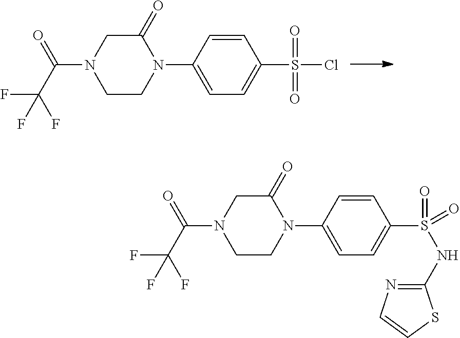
N1(C2=CC=C(S(Cl)(=O)=O)C=C2)C(=O)CN(C(C(F)(F)F)=O)CC1.N1(C2=CC=C(S(NC3=NC=CS3)(=O)=O)C=C2)C(=O)CN(C(C(F)(F)F)=O)CC1
